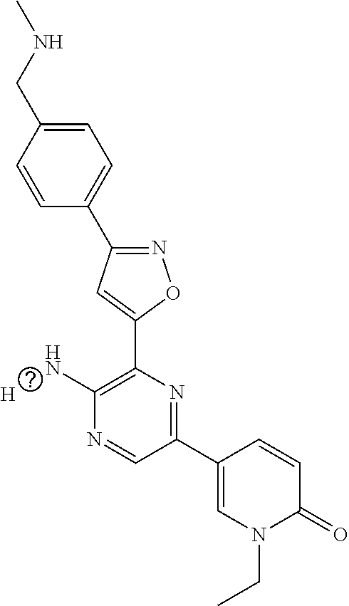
C1=CC(CNC)=CC=C1C1=NOC(C2=C(N)N=CC(C3=CN(CC)C(=O)C=C3)=N2)=C1.[H]
